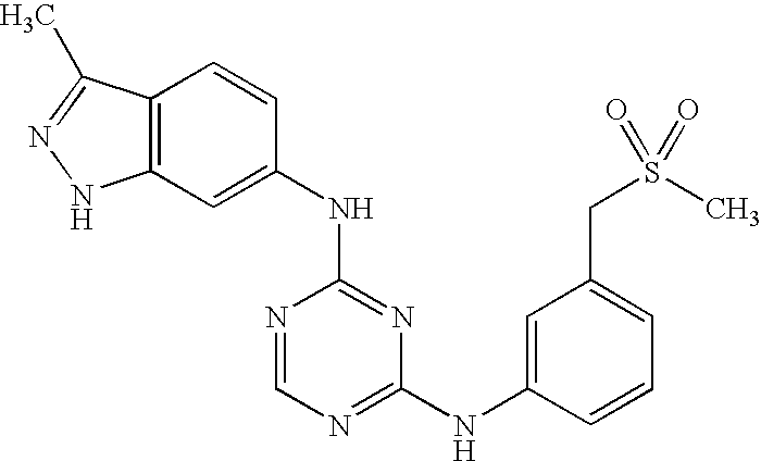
C12=C(C=C(NC3=NC(NC4=CC(CS(C)(=O)=O)=CC=C4)=NC=N3)C=C1)NN=C2C
